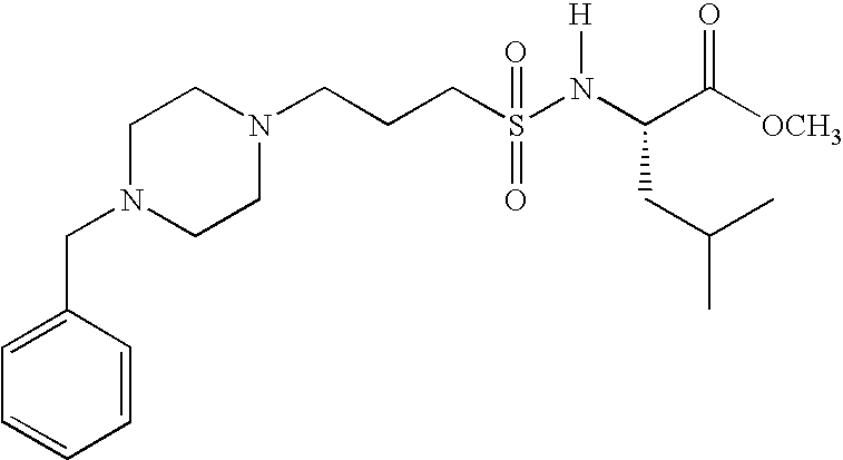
C1=CC(CN2CCN(CCCS(N(C(C([OCH3])=O)CC(C)C)[H])(=O)=O)CC2)=CC=C1
